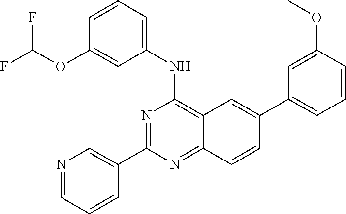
C12=C(NC3=CC=CC(OC(F)F)=C3)N=C(C3=CN=CC=C3)N=C1C=CC(C1=CC=CC(OC)=C1)=C2
